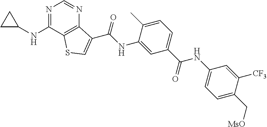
C12=C(C(NC3CC3)=NC=N1)SC=C2C(NC1=CC(C(NC2=CC=C(C[MsO])C([CF3])=C2)=O)=CC=C1C)=O
